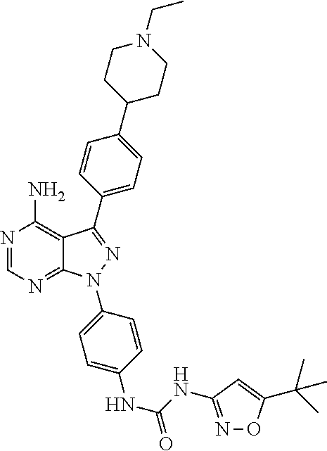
N1=CN=C2C(=C1N)C(C1=CC=C(C3CCN(CC)CC3)C=C1)=NN2C1=CC=C(NC(NC2=NOC(C(C)(C)C)=C2)=O)C=C1
